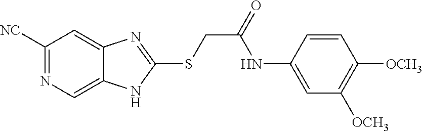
C1([NC])=NC=C2C(=C1)N=C(SCC(=O)NC1=CC([OCH3])=C([OCH3])C=C1)N2
